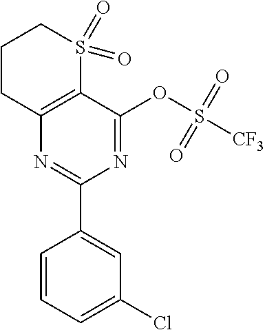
N1=C(OS([CF3])(=O)=O)C2=C(N=C1C1=CC(Cl)=CC=C1)CCCS2(=O)=O
